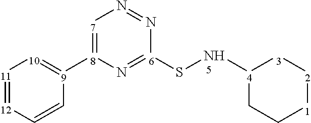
[6]1(SN[4]2CC[1][2][3]2)=N[8]([9]2=[10][11]=[12]C=C2)=[7]N=N1
